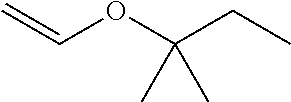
C(C(OC=C)(C)C)C
